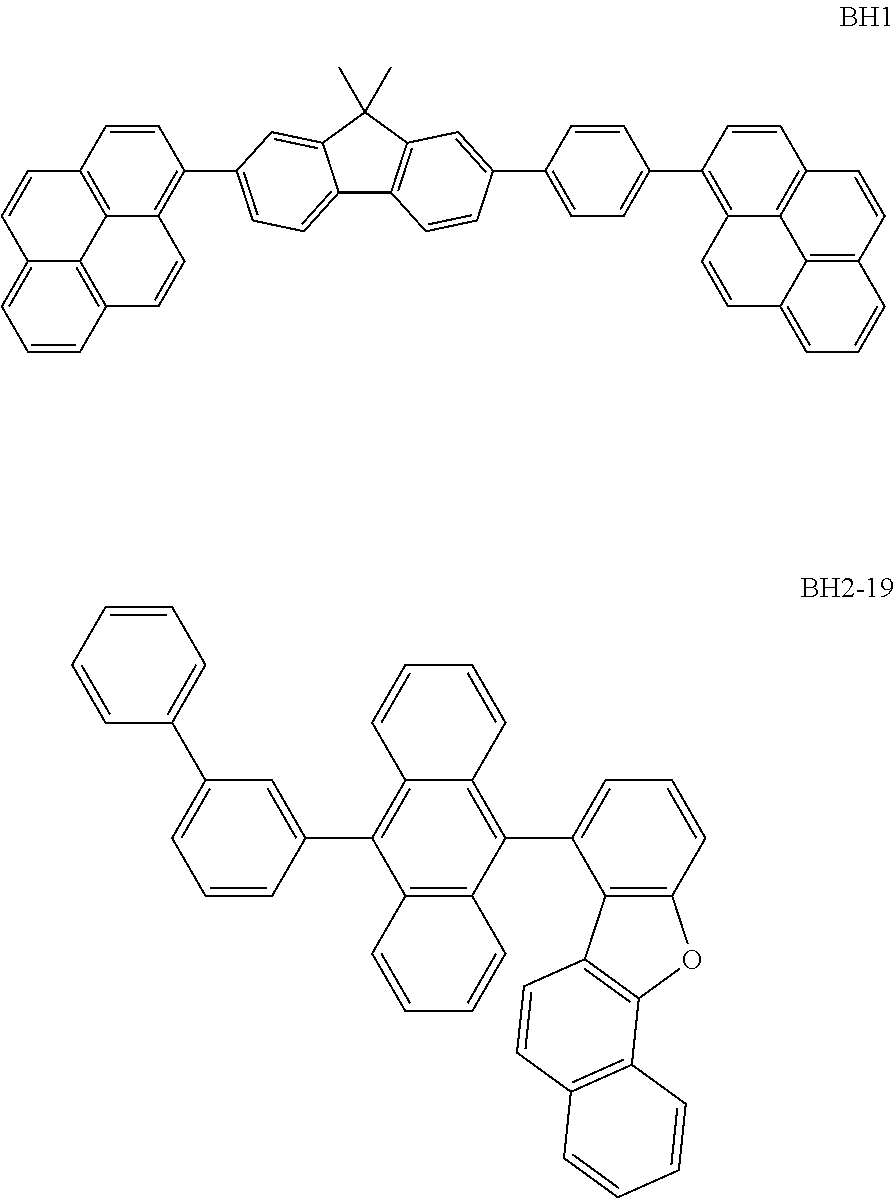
C12=CC=C(C3=C4C5=C(C=C3)C=CC3=CC=CC(=C53)C=C4)C=C1C(C)(C)C1=C2C=CC(C2=CC=C(C3=C4C5=C(C=C3)C=CC3=C5C(=CC=C3)C=C4)C=C2)=C1.C12=C(C(C3=CC=CC4=C3C3=C(O4)C4=C(C=C3)C=CC=C4)=C3C(=C1C1=CC(C4=CC=CC=C4)=CC=C1)C=CC=C3)C=CC=C2
